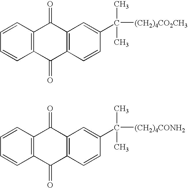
C12=C(C=CC=C1)C(=O)C1=C(C2=O)C=CC(C([(CH2)4CO2CH3])(C)C)=C1.C12=C(C=CC=C1)C(=O)C1=C(C2=O)C=CC(C([(CH2)4CONH2])(C)C)=C1
